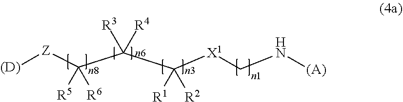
[(D)][Z]C(C(C([X1]CN[(A)])([R1])[R2])([R3])[R4])([R5])[R6]
